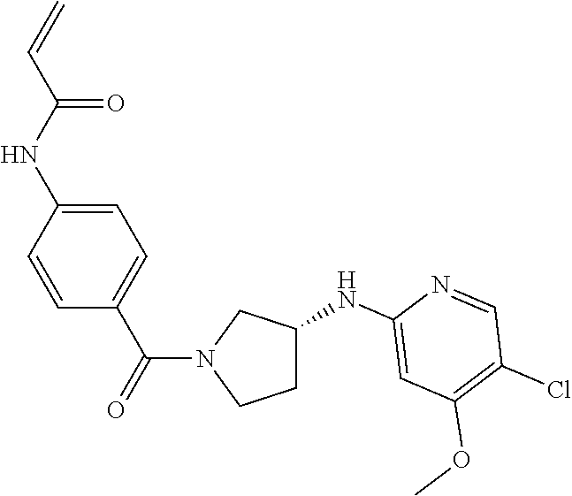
C1C(NC2=CC(OC)=C(Cl)C=N2)CN(C(=O)C2=CC=C(NC(=O)C=C)C=C2)C1
